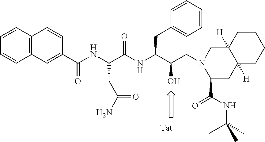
C12=C(C=CC=C1)C=CC(C(NC(C(NC(C(CN1C(C(NC(C)(C)C)=O)CC3([H])C([H])(C1)CCCC3)O)CC1=CC=CC=C1)=O)CC(N)=O)=O)=C2
